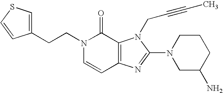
C(N1C=CC2=C(C1=O)N(CC#CC)C(N1CC(N)CCC1)=N2)CC1=CSC=C1
